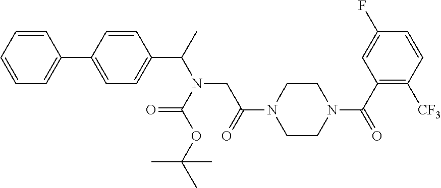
C1=CC=CC=C1C1=CC=C(C(C)N(CC(N2CCN(C(C3=C([CF3])C=CC(F)=C3)=O)CC2)=O)C(OC(C)(C)C)=O)C=C1
